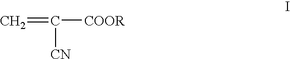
C=C([COOR])[CN]
